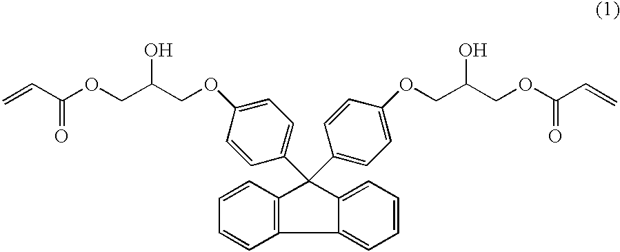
C=CC(OCC(COC1=CC=C(C2(C3=CC=C(OCC(COC(C=C)=O)O)C=C3)C3=C(C=CC=C3)C3=CC=CC=C32)C=C1)O)=O
